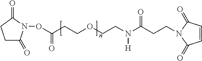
C1C(=O)N(OC(=O)CCOCCN(C(CCN2C(=O)C=CC2=O)=O)[H])C(=O)C1
